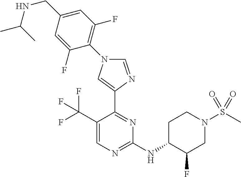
C1=NC(C2=NC(NC3C(F)CN(S(C)(=O)=O)CC3)=NC=C2C(F)(F)F)=CN1C1=C(F)C=C(CNC(C)C)C=C1F
